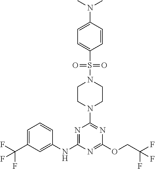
C1(NC2=NC(N3CCN(S(=O)(=O)C4=CC=C(N(C)C)C=C4)CC3)=NC(OCC(F)(F)F)=N2)=CC(C(F)(F)F)=CC=C1
